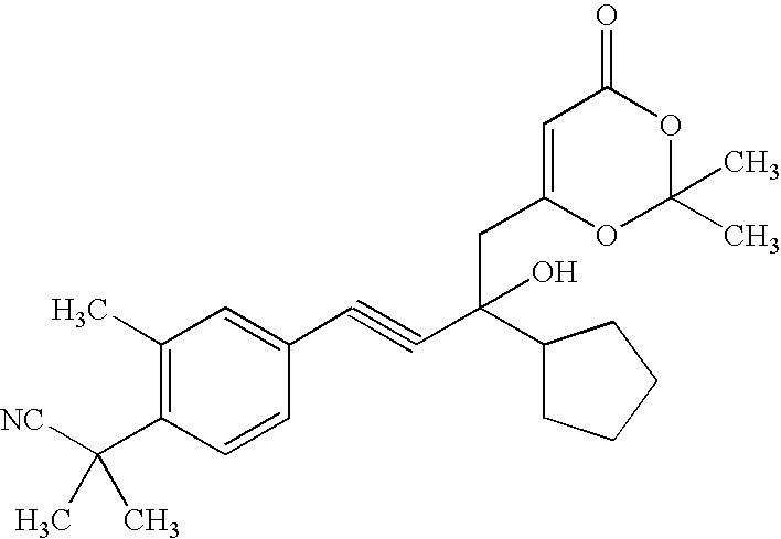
C1(C)=C(C([NC])(C)C)C=CC(C#CC(C2CCCC2)(CC2=CC(=O)OC(C)(C)O2)O)=C1
